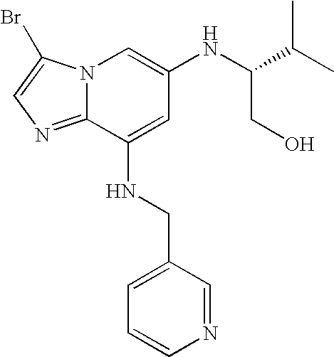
N12C(=NC=C1Br)C(NCC1=CC=CN=C1)=CC(NC(C(C)C)CO)=C2
